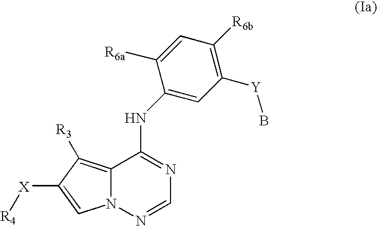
C12=C([R3])C([X][R4])=CN1N=CN=C2NC1=CC([Y]B)=C([R6b])C=C1[R6a]
